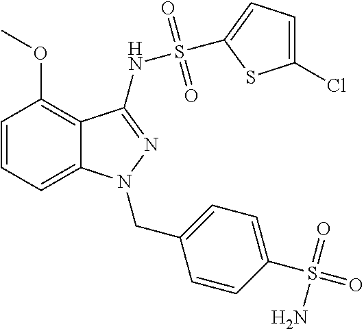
C1=CC=C2C(=C1OC)C(NS(=O)(=O)C1=CC=C(Cl)S1)=NN2CC1=CC=C(S(N)(=O)=O)C=C1
